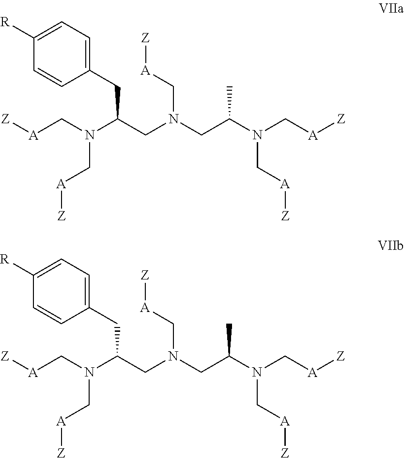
C1(CC(CN(CC(N(C[A][Z])C[A][Z])C)C[A][Z])N(C[A][Z])C[A][Z])=CC=C([R])C=C1.C1(CC(CN(CC(N(C[A][Z])C[A][Z])C)C[A][Z])N(C[A][Z])C[A][Z])=CC=C([R])C=C1
